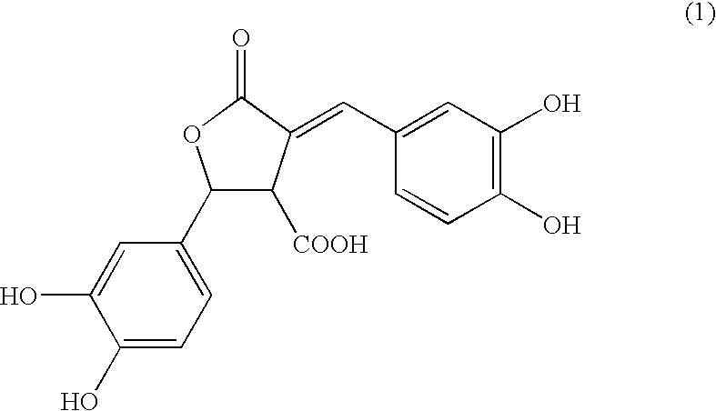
C1(C2=CC=C(O)C(O)=C2)C([COOH])C(=CC2=CC(O)=C(O)C=C2)C(=O)O1
